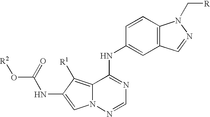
C1=NN2C(=C([R1])C(NC(O[R2])=O)=C2)C(NC2=CC3=C(C=C2)N(C[R])N=C3)=N1
